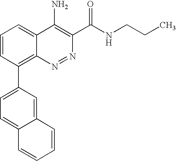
C12=CC(C3=C4C(=CC=C3)C(N)=C(C(=O)NCCC)N=N4)=CC=C1C=CC=C2
